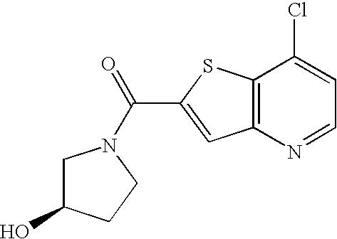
C(C1=CC2=C(S1)C(Cl)=CC=N2)(=O)N1CC(O)CC1
